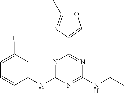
C1(NC2=NC(C3=COC(C)=N3)=NC(NC(C)C)=N2)=CC(F)=CC=C1
